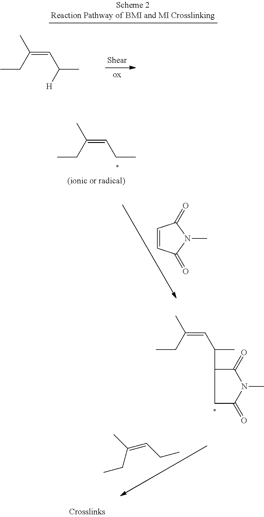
CCC(=CCC)C.C1=CC(=O)N(C)C1=O.CCC(=CCC)C.CCC(=CC(C)C1CC(=O)N(C)C1=O)C.CCC(=CC(C)[H])C
